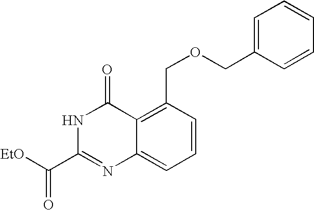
C1=CC(COCC2=CC=CC=C2)=C2C(=C1)N=C(C([EtO])=O)NC2=O
